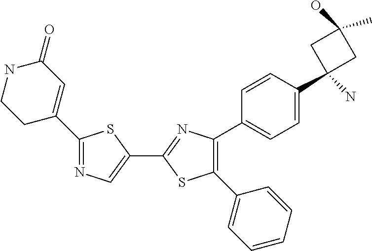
C1(N)(C2=CC=C(C3=C(C4=CC=CC=C4)SC(C4=CN=C(C5=CC(=O)NCC5)S4)=N3)C=C2)CC(O)(C)C1
